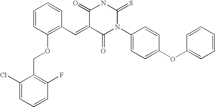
C1=CC(OCC2=C(F)C=CC=C2Cl)=C(C=C2C(=O)N(C3=CC=C(OC4=CC=CC=C4)C=C3)C(=S)NC2=O)C=C1
